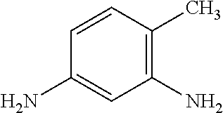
C1(N)=C(C)C=CC(N)=C1
